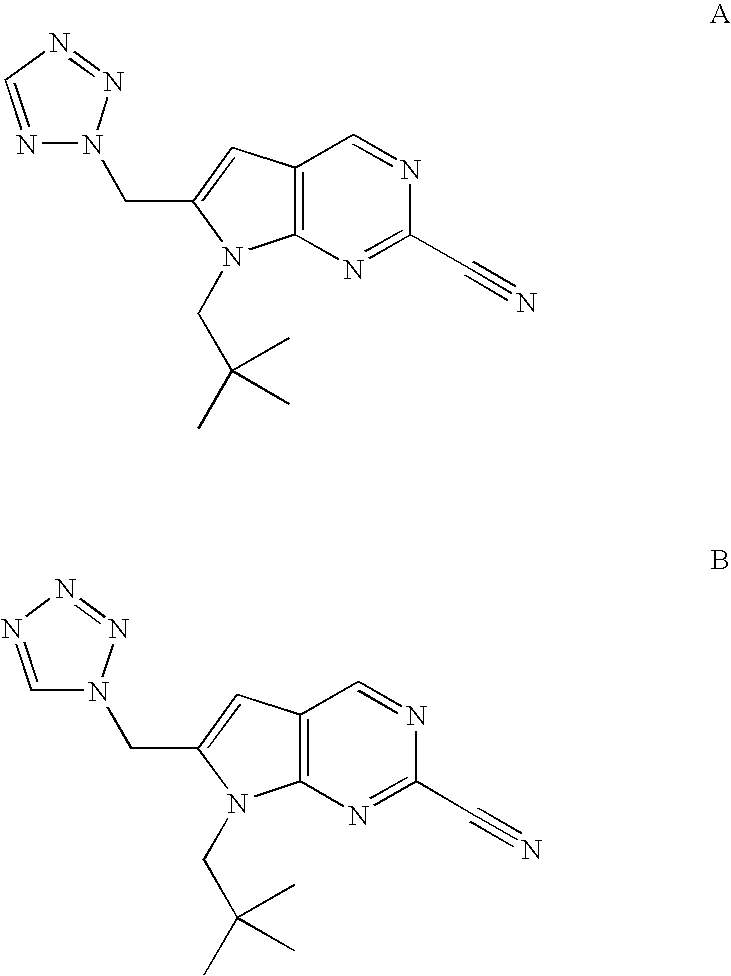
N1=CN=NN1CC1=CC2=C(N=C(C#N)N=C2)N1CC(C)(C)C.C1=NN=NN1CC1=CC2=C(N=C(C#N)N=C2)N1CC(C)(C)C
